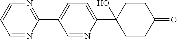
C1=C(C2=NC=CC=N2)C=NC(C2(O)CCC(=O)CC2)=C1
